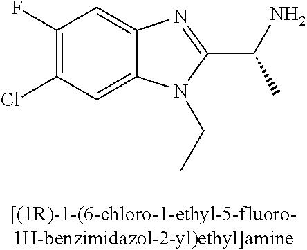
C1(F)=C(Cl)C=C2C(=C1)N=C(C(C)N)N2CC
